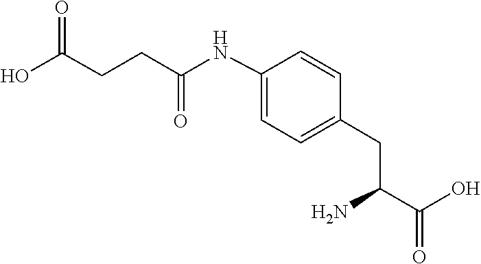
C1=CC(CC(C(=O)O)N)=CC=C1NC(CCC(O)=O)=O
